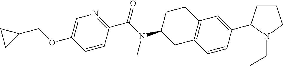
C1=C(OCC2CC2)C=CC(C(N(C2CC3=C(CC2)C=C(C2CCCN2CC)C=C3)C)=O)=N1
